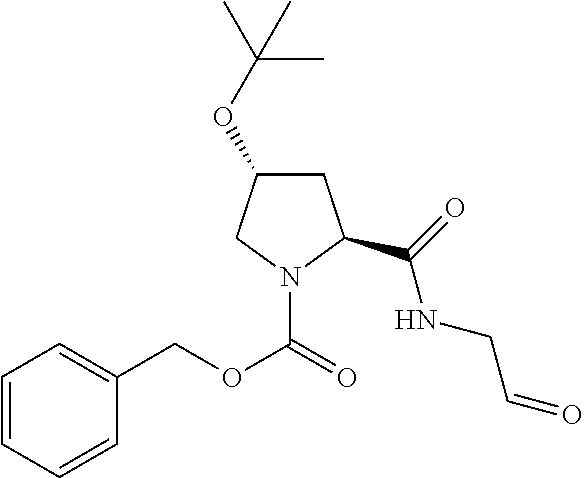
C1C(OC(C)(C)C)CN(C(OCC2=CC=CC=C2)=O)C1C(NCC=O)=O
